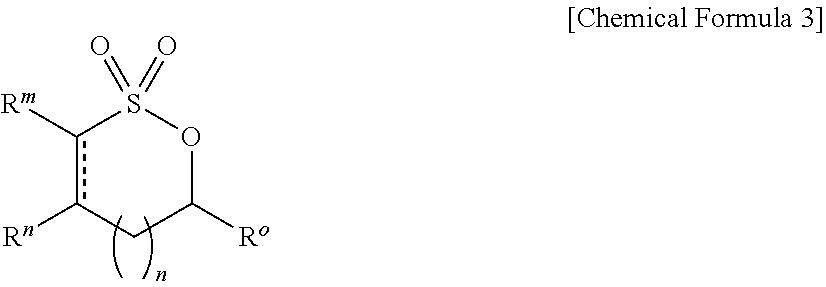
c1([Rm])c([Rn])CC([Ro])OS1(=O)=O
